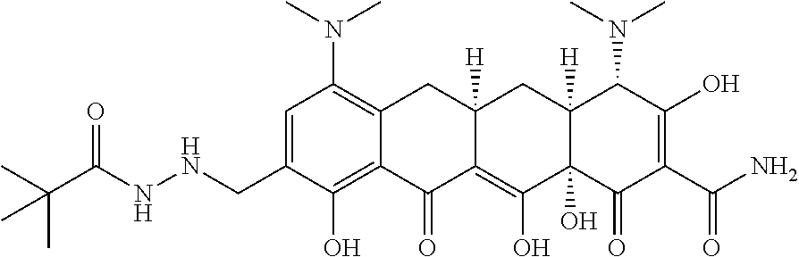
N(CC1=CC(N(C)C)=C2C(=C1O)C(=O)C1=C(O)C3(O)C([H])(CC1([H])C2)C(N(C)C)C(O)=C(C(N)=O)C3=O)NC(C(C)(C)C)=O
